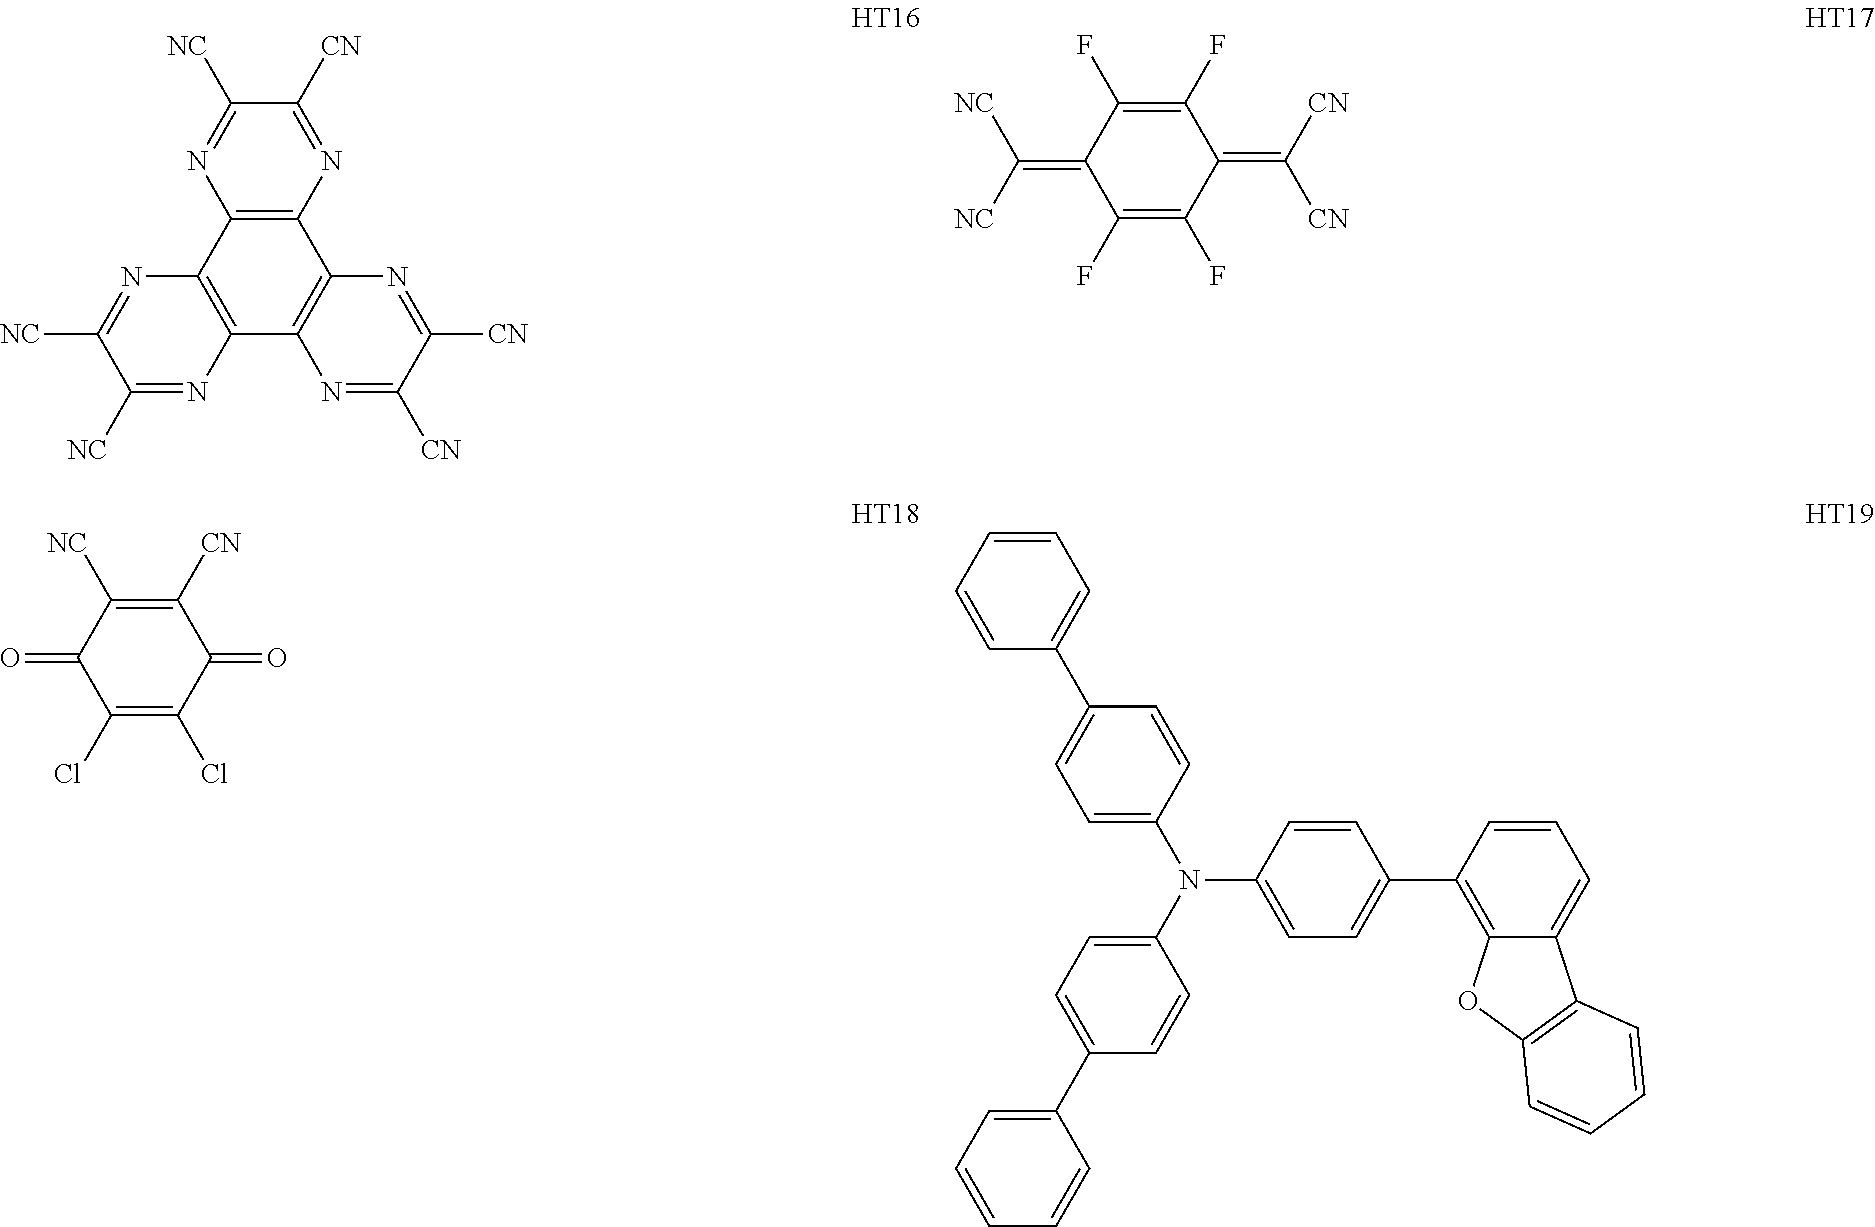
C12=C(N=C([CN])C([NC])=N1)C1=C(C3=C2N=C([NC])C([NC])=N3)N=C([CN])C([CN])=N1.C1(F)=C(F)C(=C([CN])[CN])C(F)=C(F)C1=C([NC])[NC].C1(=O)C(Cl)=C(Cl)C(=O)C([CN])=C1[NC].C1(N(C2=CC=C(C3=CC=CC=C3)C=C2)C2=CC=C(C3=CC=CC=C3)C=C2)=CC=C(C2=C3C(=CC=C2)C2=C(O3)C=CC=C2)C=C1
